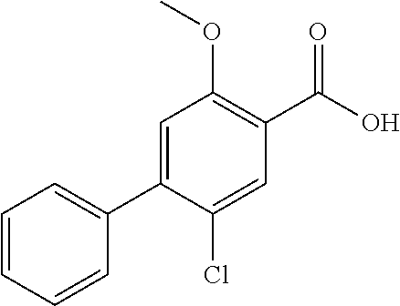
C1=CC=CC(C2=CC(OC)=C(C(=O)O)C=C2Cl)=C1
